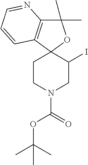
C1CN(C(=O)OC(C)(C)C)CC(I)C12OC(C)(C)C1=C2C=CC=N1
